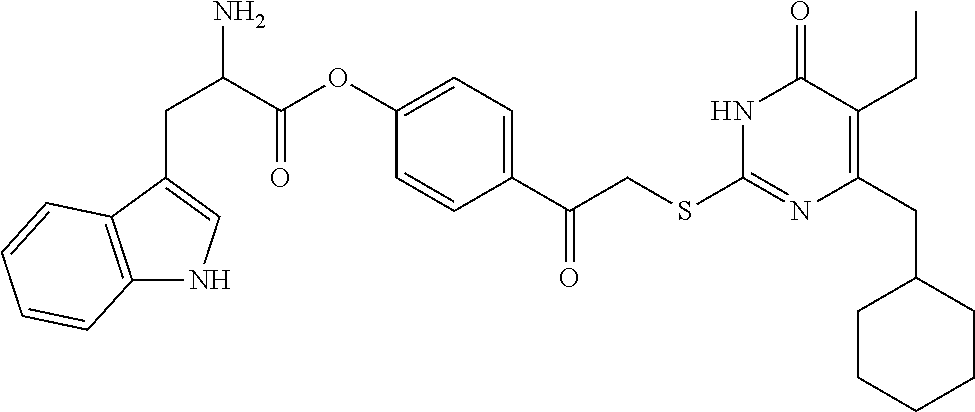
N1C(SCC(C2=CC=C(OC(C(CC3=CNC4=C3C=CC=C4)N)=O)C=C2)=O)=NC(CC2CCCCC2)=C(CC)C1=O
